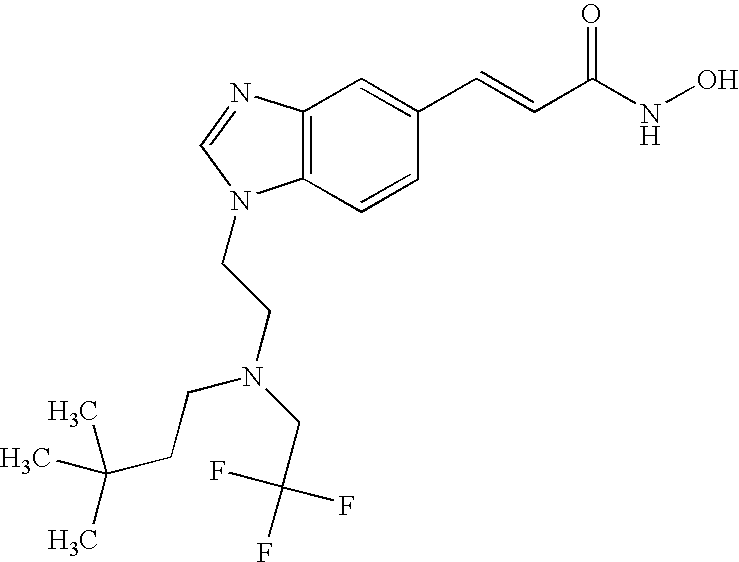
C12=C(C=CC(C=CC(NO)=O)=C1)N(CCN(CCC(C)(C)C)CC(F)(F)F)C=N2
